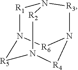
[R1]1N2[R5]N3[R4]N([R3]N1[R2]3)[R6]2
